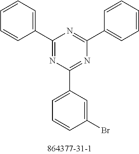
C1(C2=CC=CC(Br)=C2)=NC(C2=CC=CC=C2)=NC(C2=CC=CC=C2)=N1
